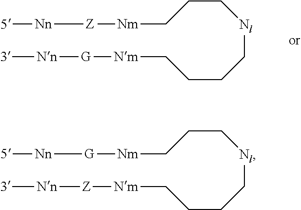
C(C[Nl]CCCC[Nm][G][Nn][3])C[Nm][Z][Nn][5].C(C[Nl]CCCC[Nm][Z][Nn][3])C[Nm][G][Nn][5]
